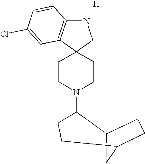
N1C2=C(C3(C1)CCN(C1C4CC(CC4)CC1)CC3)C=C(Cl)C=C2.[H]
